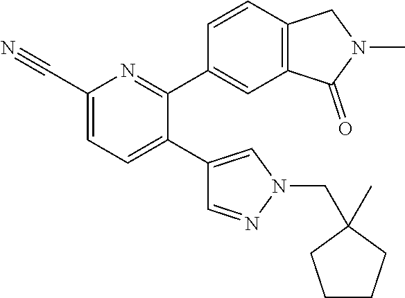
C1(C#N)=CC=C(C2=CN(CC3(C)CCCC3)N=C2)C(C2=CC3=C(C=C2)CN(C)C3=O)=N1
